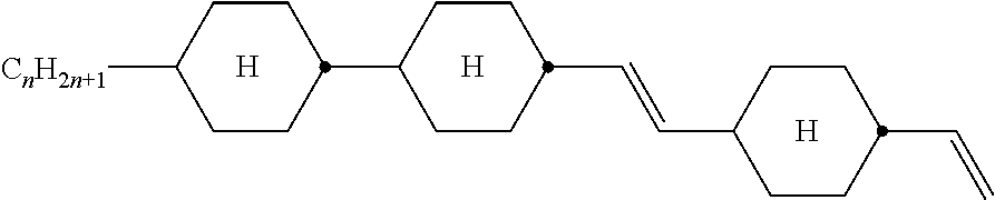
[H].[H].C1([CnH2n+1])CCC(C2CCC(C=CC3CCC(C=C)CC3)CC2)CC1.[H]
